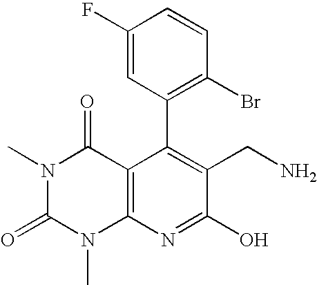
C1(F)=CC(C2=C(CN)C(O)=NC3=C2C(=O)N(C)C(=O)N3C)=C(Br)C=C1
